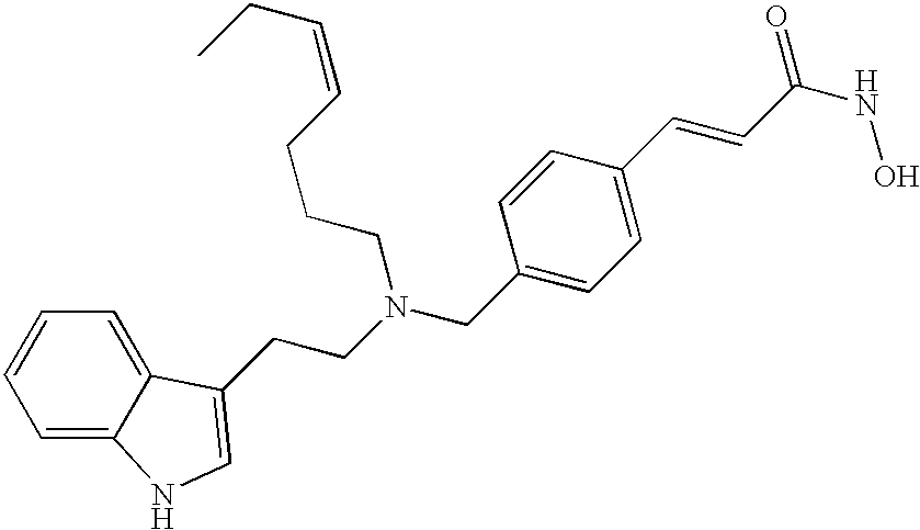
C1=CC=C2C(=C1)C(CCN(CC1=CC=C(C=CC(NO)=O)C=C1)CCCC=CCC)=CN2
